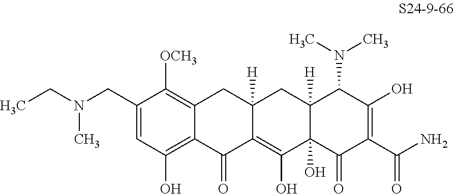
C1=C(CN(CC)C)C([OCH3])=C2C(=C1O)C(=O)C1=C(O)C3(O)C([H])(CC1([H])C2)C(N(C)C)C(O)=C(C(N)=O)C3=O
